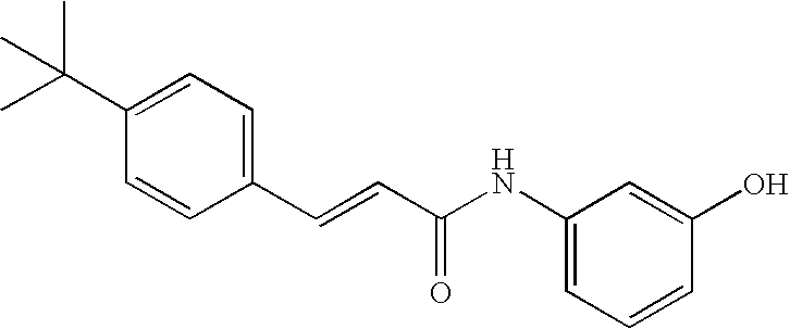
CC(C1=CC=C(C=CC(NC2=CC=CC(O)=C2)=O)C=C1)(C)C
